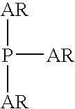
[AR]P([AR])[AR]
